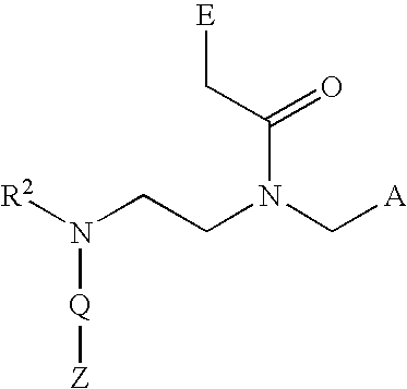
[R2]N(CCN(C[A])C(C[E])=O)[Q][Z]
